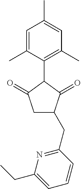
C1=C(C)C(C2C(=O)CC(CC3=NC(CC)=CC=C3)C2=O)=C(C)C=C1C
